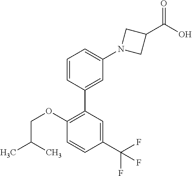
C1=CC(C2=C(OCC(C)C)C=CC(C(F)(F)F)=C2)=CC(N2CC(C(O)=O)C2)=C1
